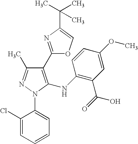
C1(C2=NC(C(C)(C)C)=CO2)=C(NC2=C(C(=O)O)C=C(OC)C=C2)N(C2=CC=CC=C2Cl)N=C1C
